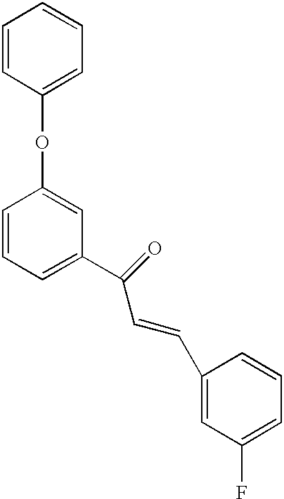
C1=CC=C(C(C=CC2=CC(F)=CC=C2)=O)C=C1OC1=CC=CC=C1
